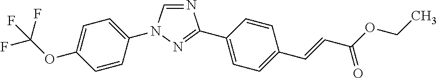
N1=CN(C2=CC=C(OC(F)(F)F)C=C2)N=C1C1=CC=C(C=CC(OCC)=O)C=C1
